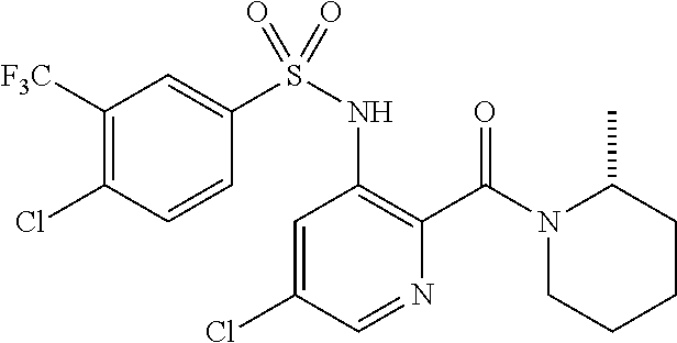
C1=C(Cl)C=NC(C(N2CCCCC2C)=O)=C1NS(=O)(C1=CC([F3C])=C(Cl)C=C1)=O
